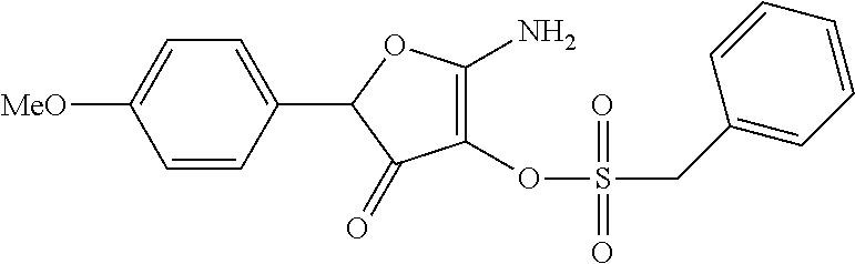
C1(OS(=O)(CC2=CC=CC=C2)=O)=C(N)OC(C2=CC=C([MeO])C=C2)C1=O
